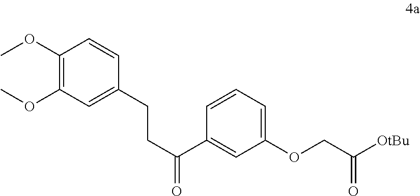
C1=CC(CCC(=O)C2=CC(OCC([OtBu])=O)=CC=C2)=CC(OC)=C1OC
